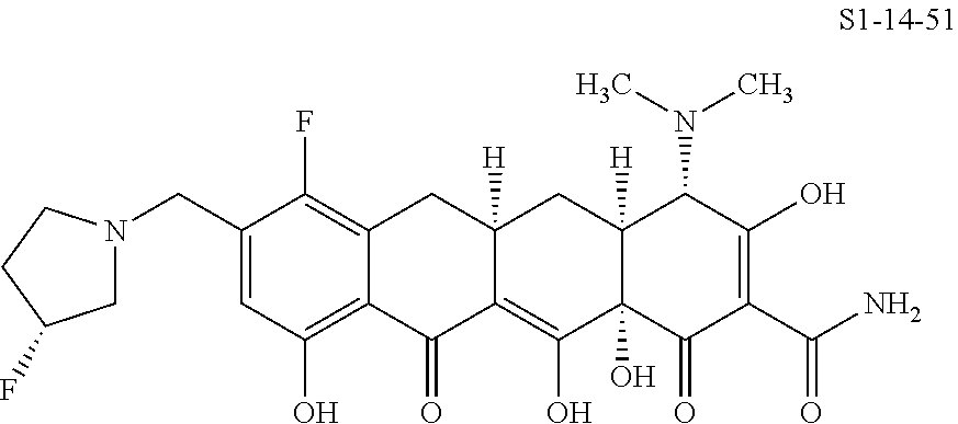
C1(CN2CC(F)CC2)=CC(O)=C2C(=C1F)CC1([H])C(=C(O)C3(O)C([H])(C1)C(N(C)C)C(O)=C(C(N)=O)C3=O)C2=O
